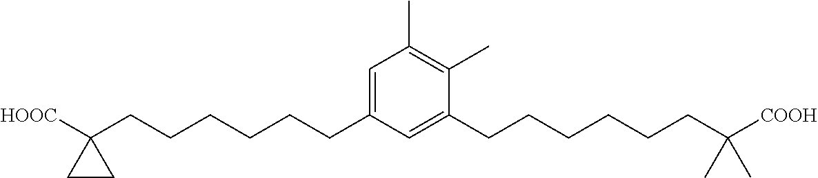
C1=C(CCCCCCC2([HOOC])CC2)C=C(CCCCCCC([COOH])(C)C)C(C)=C1C
